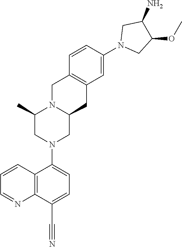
C(#N)C1=CC=C(N2CC3N(CC4=C(C3)C=C(N3CC(OC)C(N)C3)C=C4)C(C)C2)C2=C1N=CC=C2
